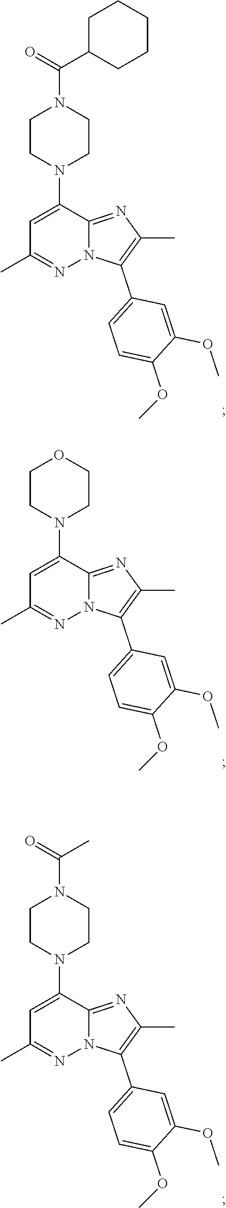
C1=C(N2CCN(C(=O)C3CCCCC3)CC2)C2=NC(C)=C(C3=CC=C(OC)C(OC)=C3)N2N=C1C.C1=C(N2CCOCC2)C2=NC(C)=C(C3=CC=C(OC)C(OC)=C3)N2N=C1C.C1=C(N2CCN(C(=O)C)CC2)C2=NC(C)=C(C3=CC=C(OC)C(OC)=C3)N2N=C1C
